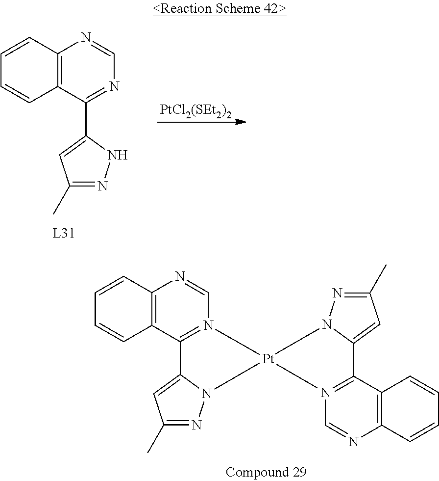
[PtCl2(SEt2)2].C12=C(C(C3=CC(C)=NN3)=NC=N1)C=CC=C2.C12=C(C3=N(C=N1)[Pt]1(N4C3=CC(C)=N4)N3N=C(C)C=C3C3=N1C=NC1=C3C=CC=C1)C=CC=C2
